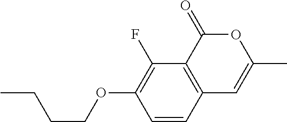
C1=CC2=C(C(F)=C1OCCCC)C(=O)OC(C)=C2
